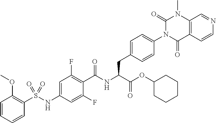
C1=CC=CC(S(NC2=CC(F)=C(C(NC(C(=O)OC3CCCCC3)CC3=CC=C(N4C(=O)C5=C(N(C)C4=O)C=NC=C5)C=C3)=O)C(F)=C2)(=O)=O)=C1OC
